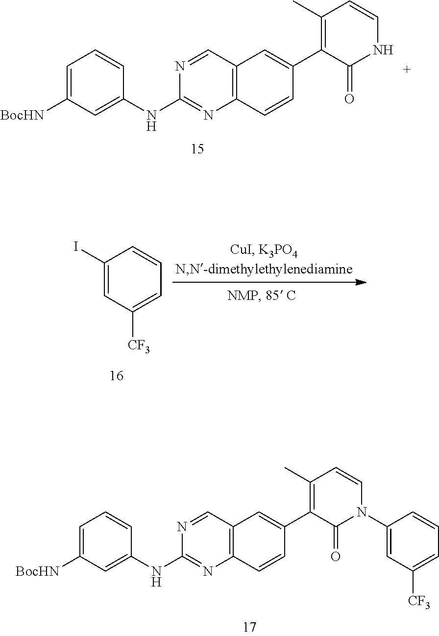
C12=C(C=NC(NC3=CC([BocHN])=CC=C3)=N1)C=C(C1=C(C)C=CNC1=O)C=C2.C12=C(C=NC(NC3=CC([BocHN])=CC=C3)=N1)C=C(C1=C(C)C=CN(C3=CC([CF3])=CC=C3)C1=O)C=C2.C1(I)=CC([CF3])=CC=C1
